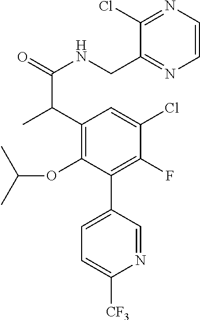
C1(C(C)C(=O)NCC2=NC=CN=C2Cl)=C(OC(C)C)C(C2=CC=C([CF3])N=C2)=C(F)C(Cl)=C1
